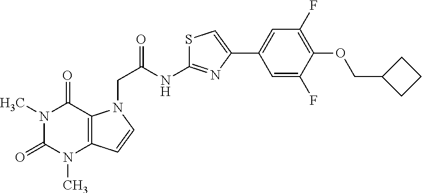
N1(C)C(=O)N(C)C2=C(C1=O)N(CC(=O)NC1=NC(C3=CC(F)=C(OCC4CCC4)C(F)=C3)=CS1)C=C2
